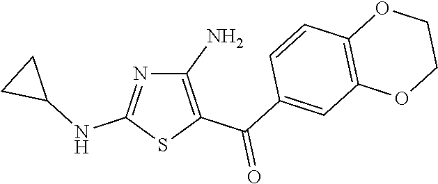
C1(N)=C(C(C2=CC3=C(C=C2)OCCO3)=O)SC(NC2CC2)=N1
